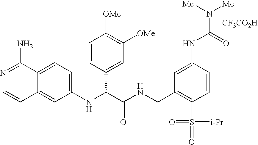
C1(NC(C(NCC2=C(S([i-Pr])(=O)=O)C=CC(NC(=O)N([Me])[Me])=C2)=O)C2=CC([OMe])=C([OMe])C=C2)=CC=C2C(=C1)C=CN=C2N.[CF3CO2H]
